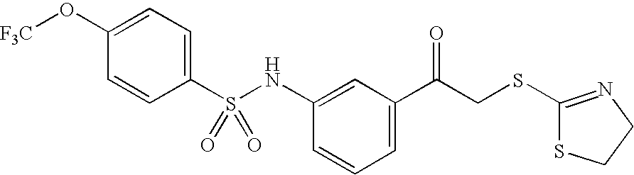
C1=CC=C(C(CSC2=NCCS2)=O)C=C1NS(=O)(C1=CC=C(O[F3C])C=C1)=O
